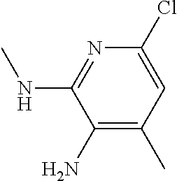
C1(N)=C(C)C=C(Cl)N=C1NC
